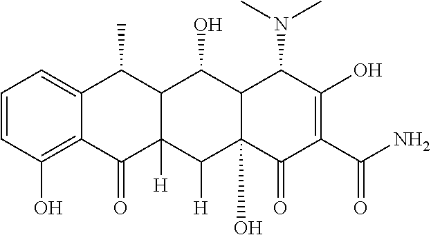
C1=CC(O)=C2C(=C1)C(C)C1C([H])(C2=O)C([H])C2(O)C(C1O)C(N(C)C)C(O)=C(C(N)=O)C2=O
